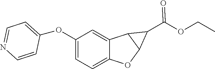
O(C1=CC=C2C(=C1)C1C(O2)C1C(OCC)=O)C1=CC=NC=C1
